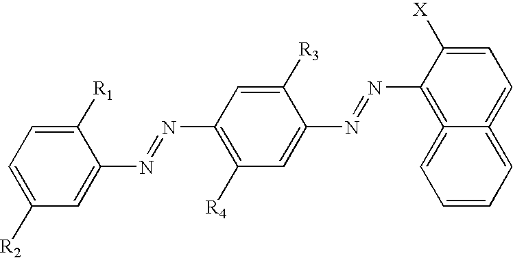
C1=C([R2])C=C(N=NC2=C([R4])C=C(N=NC3=C4=CC=CC=C4=CC=C3[X])C([R3])=C2)C([R1])=C1
